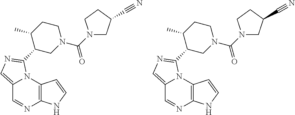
C12=CN=C(C3CN(C(=O)N4CC(C#N)CC4)CCC3C)N1C1=C(N=C2)NC=C1.C12=CN=C(C3CN(C(=O)N4CC(C#N)CC4)CCC3C)N1C1=C(N=C2)NC=C1
